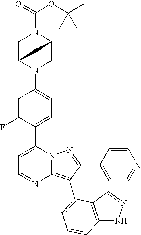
C1(C2=CC=C(N3CC4N(C(=O)OC(C)(C)C)CC3C4)C=C2F)=CC=NC2=C(C3=CC=CC4=C3C=NN4)C(C3=CC=NC=C3)=NN12
